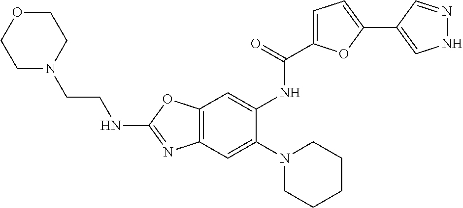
C12=C(OC(NCCN3CCOCC3)=N1)C=C(NC(=O)C1=CC=C(C3=CNN=C3)O1)C(N1CCCCC1)=C2
